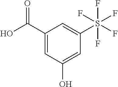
C1(C(O)=O)=CC(O)=CC(S(F)(F)(F)(F)F)=C1
